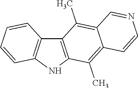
C12=C(NC3=C1C=CC=C3)C(C)=C1C(=C2C)C=NC=C1
